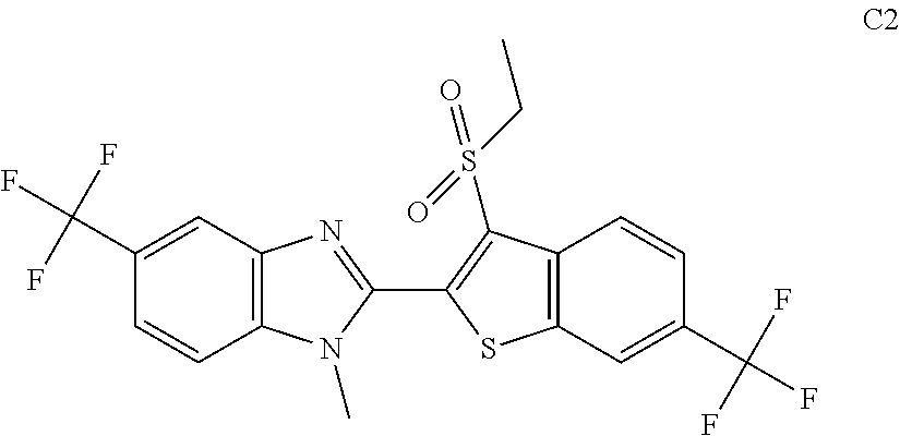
C12=C(C=C(C(F)(F)F)C=C1)N=C(C1=C(S(CC)(=O)=O)C3=C(C=C(C(F)(F)F)C=C3)S1)N2C
